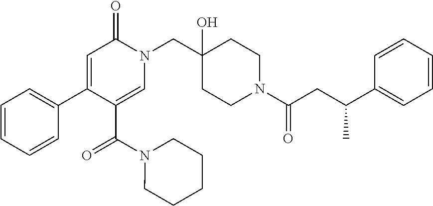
N1(CC2(O)CCN(C(=O)CC(C3=CC=CC=C3)C)CC2)C(=O)C=C(C2=CC=CC=C2)C(C(N2CCCCC2)=O)=C1
